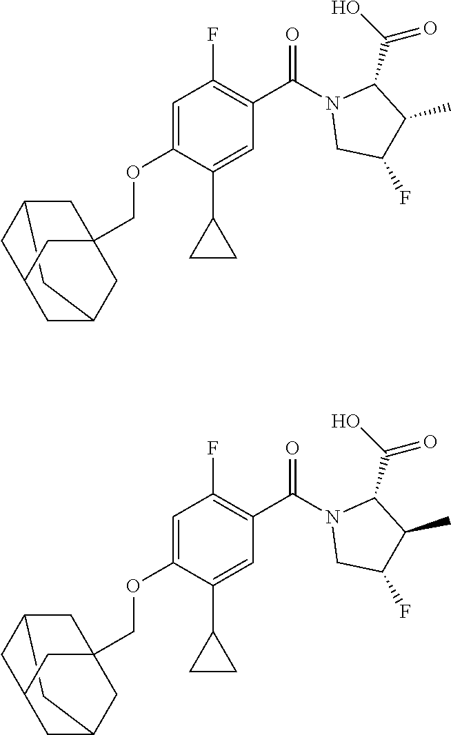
C1C2CC3(COC4=CC(F)=C(C(N5CC(F)C(C)C5C(=O)O)=O)C=C4C4CC4)CC(CC1C3)C2.C1C2CC3(COC4=CC(F)=C(C(N5CC(F)C(C)C5C(=O)O)=O)C=C4C4CC4)CC(CC1C3)C2
